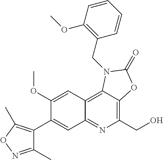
C1(OC)=CC2=C3C(=C(CO)N=C2C=C1C1=C(C)ON=C1C)OC(=O)N3CC1=C(OC)C=CC=C1
